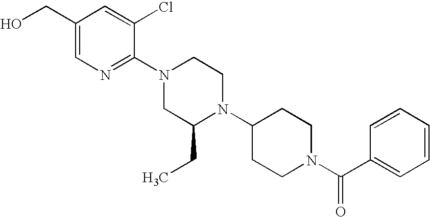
C1=CC=C(C(N2CCC(N3C(CC)CN(C4=NC=C(CO)C=C4Cl)CC3)CC2)=O)C=C1
